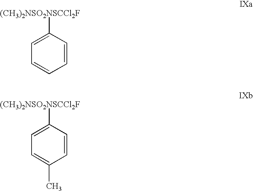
C1=CC=CC([(CH3)2NSO2NSCCl2F])=C1.C1=C(C)C=CC([(CH3)2NSO2NSCCl2F])=C1
